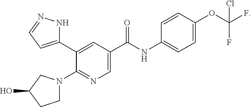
C1N(C2=NC=C(C(NC3=CC=C(OC(F)(F)Cl)C=C3)=O)C=C2C2=CC=NN2)CC(O)C1
